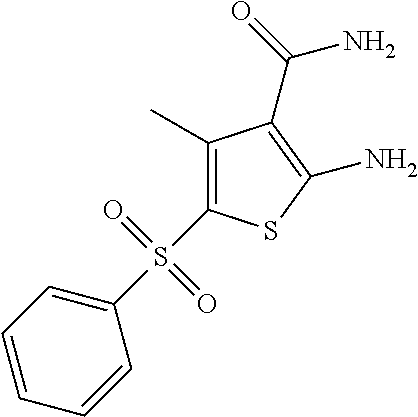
C1(C)=C(S(C2=CC=CC=C2)(=O)=O)SC(N)=C1C(N)=O
